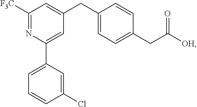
C1([F3C])=NC(C2=CC=CC(Cl)=C2)=CC(CC2=CC=C(CC([OH])=O)C=C2)=C1
